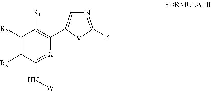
C1(N[W])=[X]C(C2=CN=C([Z])[V]2)=C([R1])C([R2])=C1[R3]
